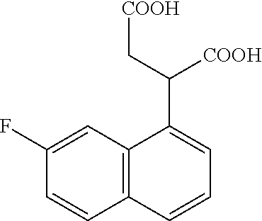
C12=C(C=C(F)C=C1)C(C(C[COOH])[COOH])=CC=C2
